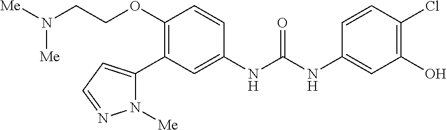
C1(OCCN([Me])[Me])=C(C2=CC=NN2[Me])C=C(NC(NC2=CC(O)=C(Cl)C=C2)=O)C=C1
